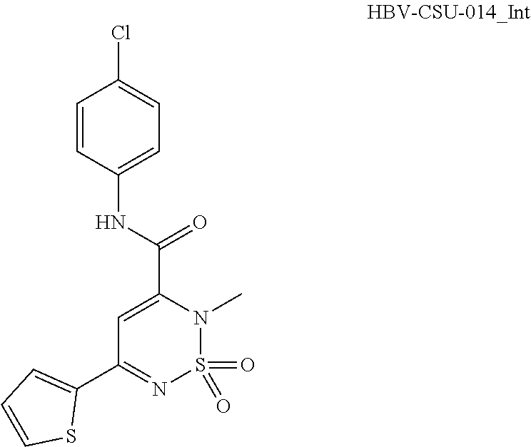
C1=C(C(NC2=CC=C(Cl)C=C2)=O)N(C)S(=O)(=O)N=C1C1=CC=CS1
